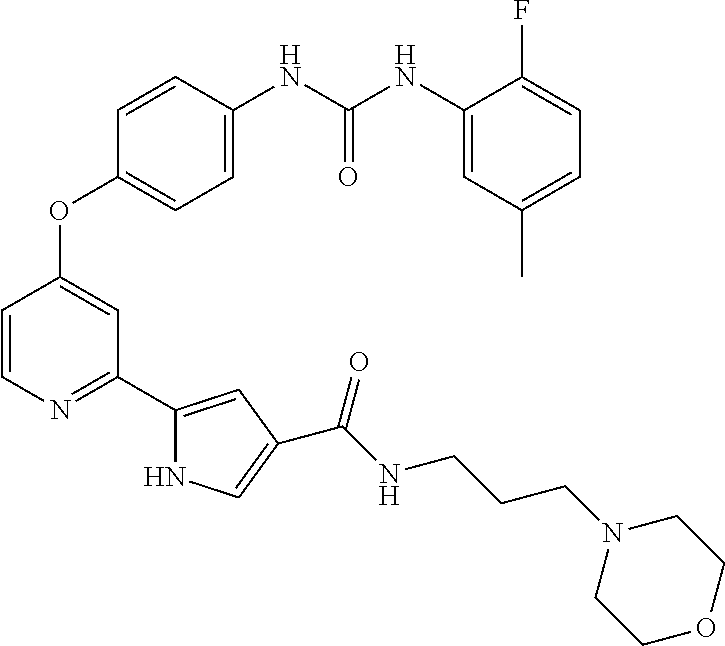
C1=C(NC(NC2=CC(C)=CC=C2F)=O)C=CC(OC2=CC(C3=CC(C(NCCCN4CCOCC4)=O)=CN3)=NC=C2)=C1
